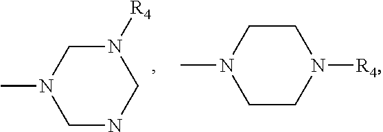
C1NCN([R4])CN1C.C1CN([R4])CCN1C
